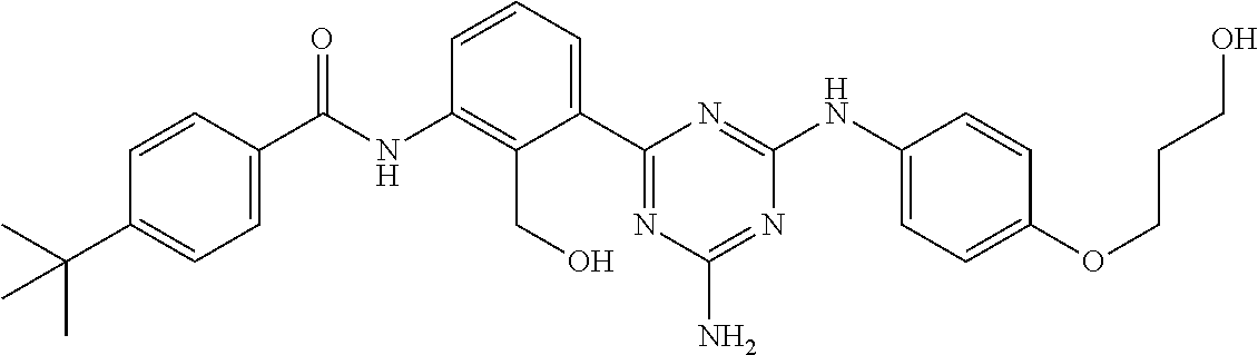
C1(NC(C2=CC=C(C(C)(C)C)C=C2)=O)=C(CO)C(C2=NC(N)=NC(NC3=CC=C(OCCCO)C=C3)=N2)=CC=C1
